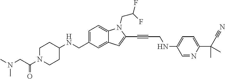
C1=C(CNC2CCN(C(CN(C)C)=O)CC2)C=C2C(=C1)N(CC(F)F)C(C#CCNC1=CC=C(C(C#N)(C)C)N=C1)=C2
